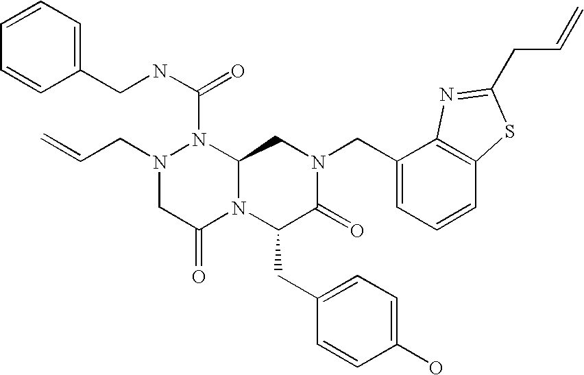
N1(CC=C)CC(=O)N2C(N1C(NCC1=CC=CC=C1)=O)CN(CC1=CC=CC3=C1N=C(CC=C)S3)C(=O)C2CC1=CC=C(O)C=C1
